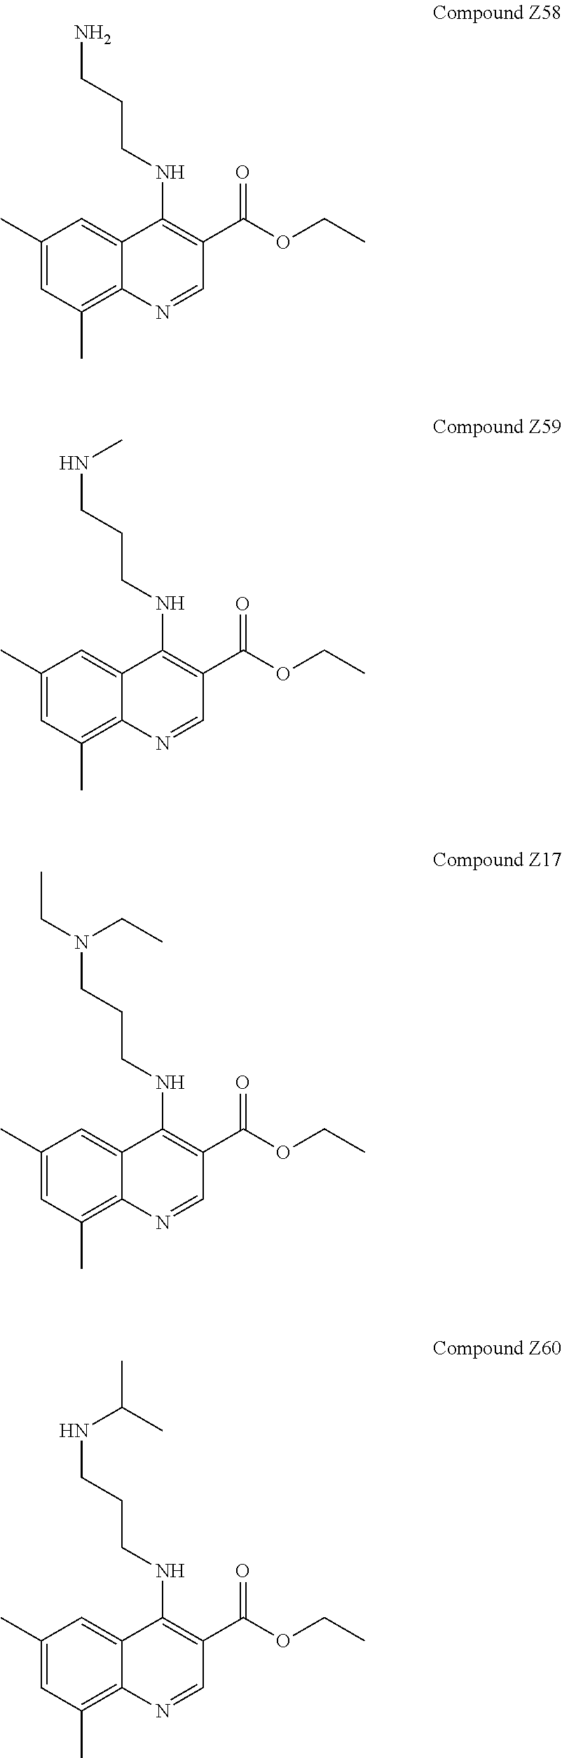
C1(C)=CC(C)=C2C(=C1)C(NCCCN)=C(C(=O)OCC)C=N2.C1(C)=CC(C)=C2C(=C1)C(NCCCNC)=C(C(=O)OCC)C=N2.C1(C)=CC(C)=C2C(=C1)C(NCCCN(CC)CC)=C(C(=O)OCC)C=N2.C1(C)=CC(C)=C2C(=C1)C(NCCCNC(C)C)=C(C(=O)OCC)C=N2
